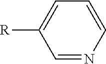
C1=NC=CC=C1[R]
